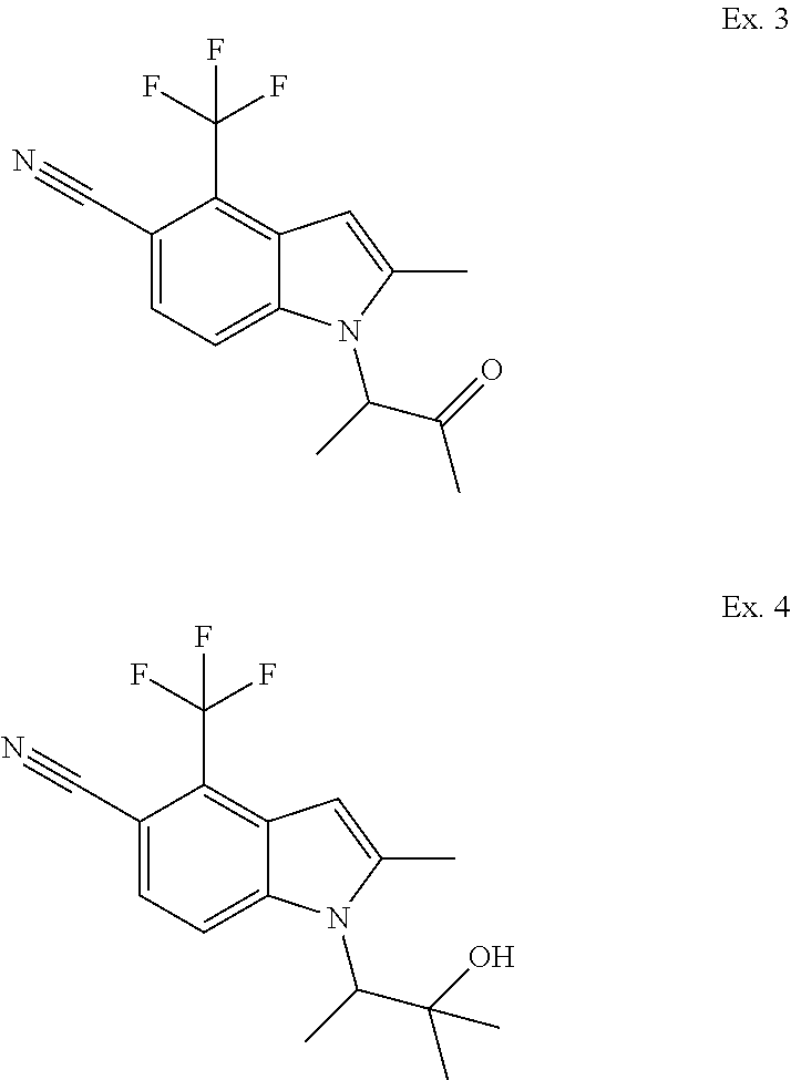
C1(C#N)=CC=C2C(=C1C(F)(F)F)C=C(C)N2C(C)C(=O)C.C1(C#N)=CC=C2C(=C1C(F)(F)F)C=C(C)N2C(C)C(O)(C)C
